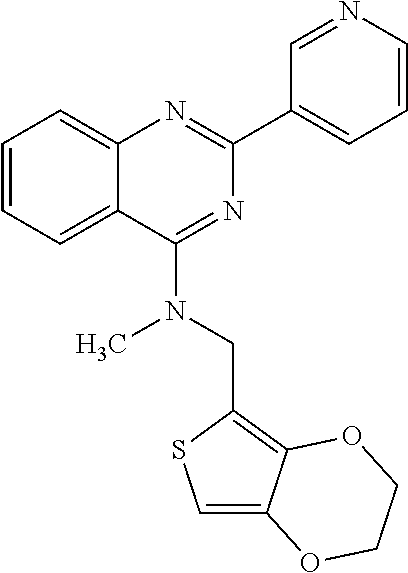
C1=CC=C2C(=C1)N=C(C1=CC=CN=C1)N=C2N(CC1=C2C(=CS1)OCCO2)C
